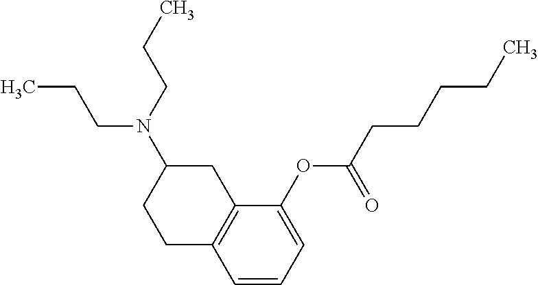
C1=CC=C(OC(CCCCC)=O)C2=C1CCC(N(CCC)CCC)C2
